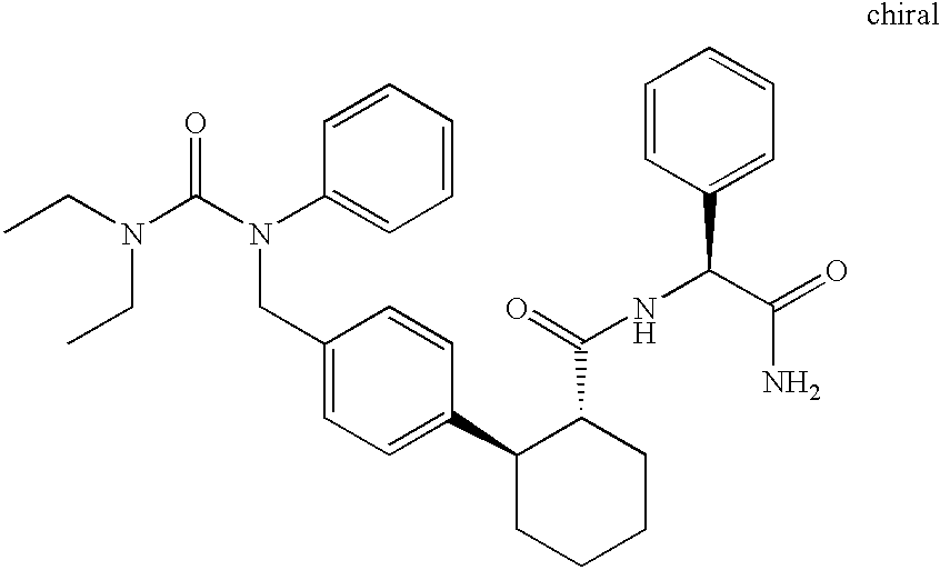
C1(CN(C(=O)N(CC)CC)C2=CC=CC=C2)=CC=C(C2CCCCC2C(NC(C2=CC=CC=C2)C(=O)N)=O)C=C1
